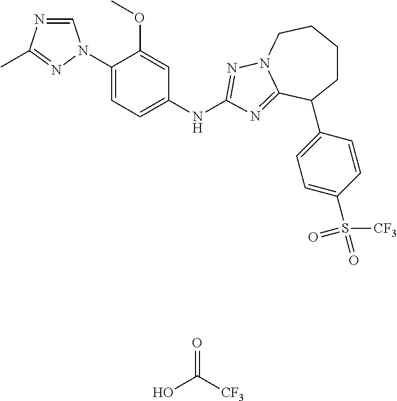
C1=NC(C)=NN1C1=CC=C(NC2=NN3CCCCC(C4=CC=C(S(=O)([CF3])=O)C=C4)C3=N2)C=C1OC.OC(=O)[CF3]
